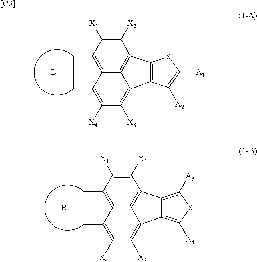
C1([X2])=C([X1])C2=C3C4=C1C1=C(C4=C([X3])C([X4])=C3CC2)C([A2])=C([A1])S1.B.C1([X2])=C([X1])C2=C3C4=C1C1=C([A3])SC([A4])=C1C4=C([X3])C([X4])=C3CC2.B.[[C3]]
